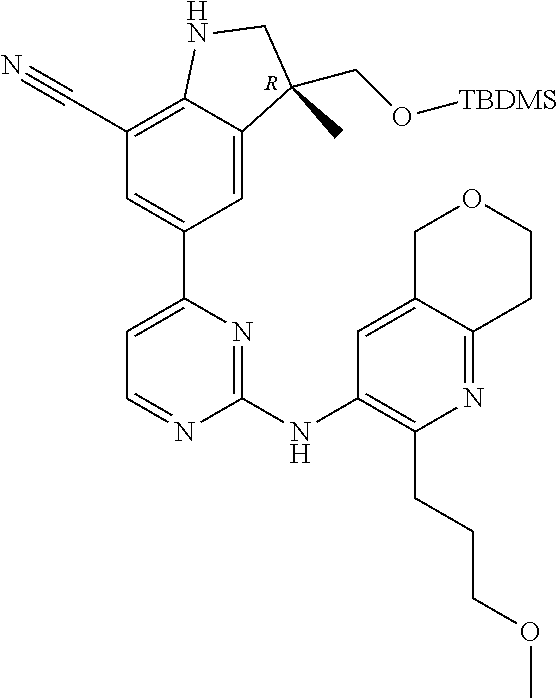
C1=C2C(=C(C#N)C=C1C1=CC=NC(NC3=C(CCCOC)N=C4C(=C3)COCC4)=N1)NCC2(CO[TBDMS])C.[R]
